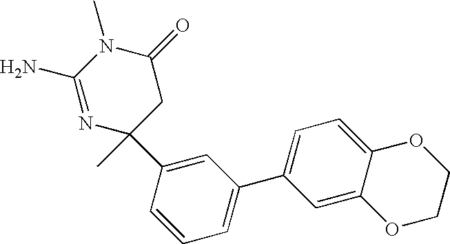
N1=C(N)N(C)C(=O)CC1(C)C1=CC(C2=CC=C3C(=C2)OCCO3)=CC=C1
